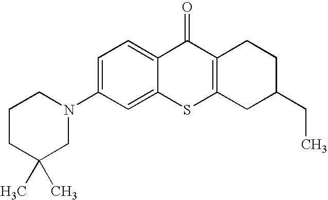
C1(N2CCCC(C)(C)C2)=CC=C2C(=C1)SC1=C(C2=O)CCC(CC)C1
